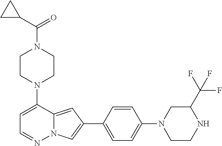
N1(C2=CC=NN3C2=CC(C2=CC=C(N4CCNC(C(F)(F)F)C4)C=C2)=C3)CCN(C(=O)C2CC2)CC1
